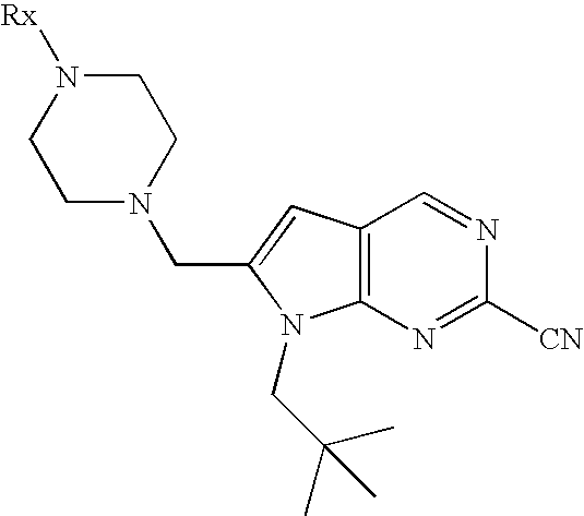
C1N(CC2=CC3=C(N2CC(C)(C)C)N=C([CN])N=C3)CCN([Rx])C1
